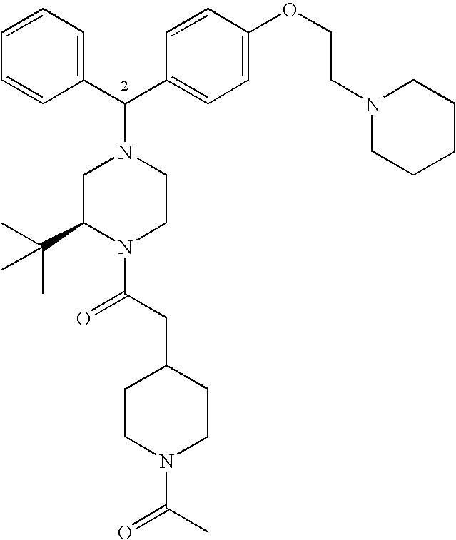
C1=CC=CC(C(C2=CC=C(OCCN3CCCCC3)C=C2)N2CC(C(C)(C)C)N(C(CC3CCN(C(C)=O)CC3)=O)CC2)=C1
